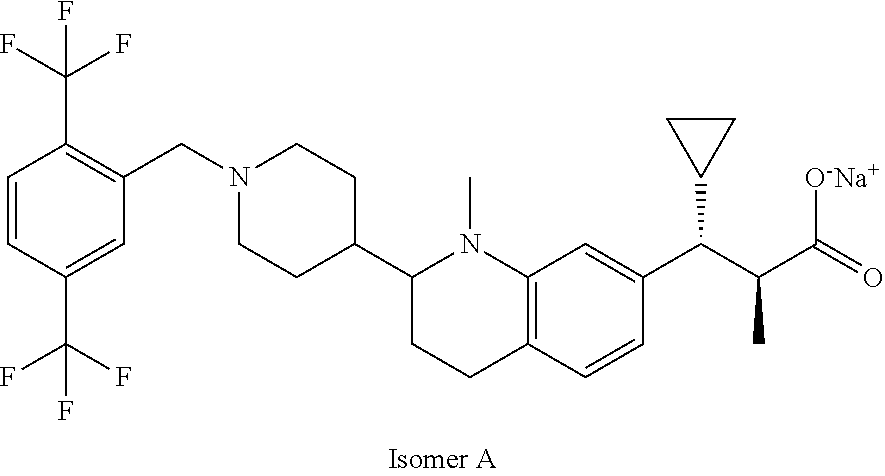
C1=CC(C(F)(F)F)=CC(CN2CCC(C3N(C)C4=C(CC3)C=CC(C(C(C(=O)[O-Na+])C)C3CC3)=C4)CC2)=C1C(F)(F)F
